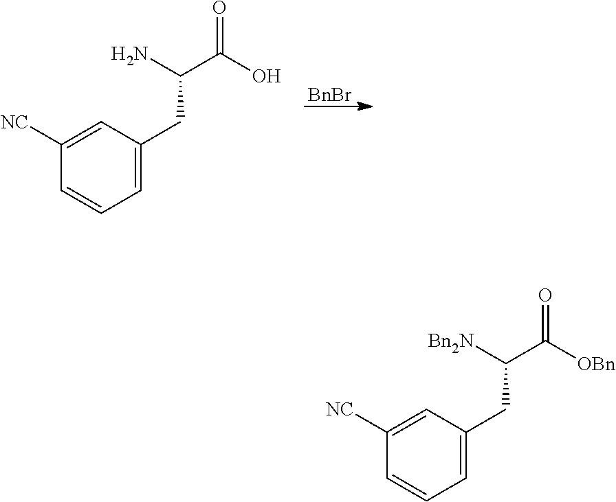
[BnBr].C1=C(CC(C(O)=O)N)C=C([NC])C=C1.C1=C(CC(C([OBn])=O)[Bn2N])C=C([NC])C=C1
